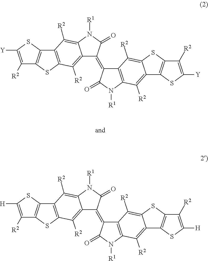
C1([R2])=C([Y])SC2=C1SC1=C2C([R2])=C2C(=C1[R2])C(=C1C3=C(N([R1])C1=O)C([R2])=C1C(=C3[R2])SC3=C1SC([Y])=C3[R2])C(=O)N2[R1].C1([R2])=C([H])SC2=C1SC1=C2C([R2])=C2C(=C1[R2])C(=C1C3=C(N([R1])C1=O)C([R2])=C1C(=C3[R2])SC3=C1SC([H])=C3[R2])C(=O)N2[R1]
